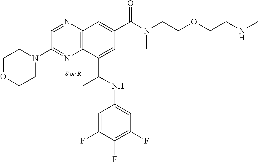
C12=C(N=CC(N3CCOCC3)=N1)C=C(C(N(CCOCCNC)C)=O)C=C2C(NC1=CC(F)=C(F)C(F)=C1)C
